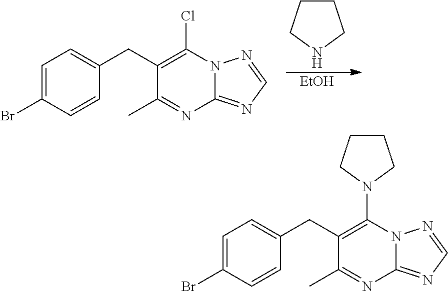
C1CCNC1.[EtOH].C1=C(Br)C=CC(CC2=C(Cl)N3C(=NC=N3)N=C2C)=C1.C1=C(Br)C=CC(CC2=C(N3CCCC3)N3C(=NC=N3)N=C2C)=C1
